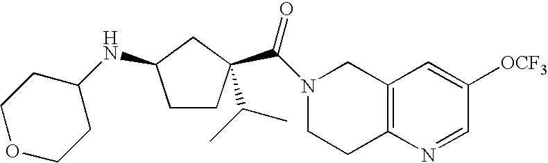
N1(C(=O)C2(C(C)C)CCC(NC3CCOCC3)C2)CCC2=C(C1)C=C([OCF3])C=N2
